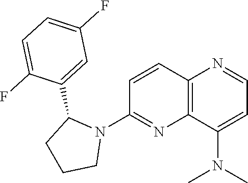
C1=CC2=C(N=C1N1C(C3=CC(F)=CC=C3F)CCC1)C(N(C)C)=CC=N2
